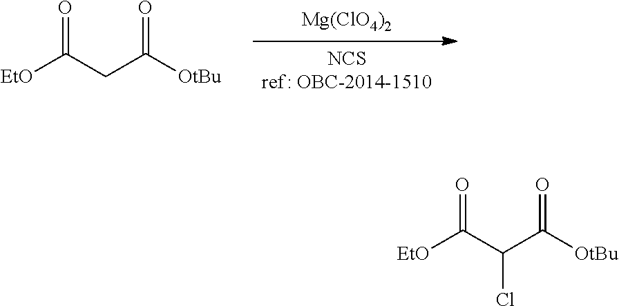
[Mg(ClO4)2].[NCSref: OBC-2014-1510].[EtO]C(CC([OtBu])=O)=O.[EtO]C(C(C([OtBu])=O)Cl)=O
